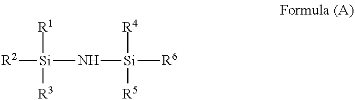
[R2][Si](N[Si]([R6])([R4])[R5])([R1])[R3]
